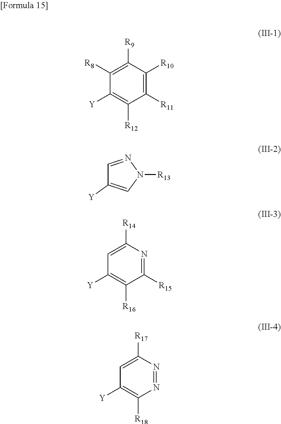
C1([R11])=C([R10])C([R9])=C([R8])C([Y])=C1[R12].C1=NN([R13])C=C1[Y].C1([R15])=NC([R14])=CC([Y])=C1[R16].N1=NC([R17])=CC([Y])=C1[R18]
